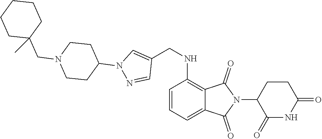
C1=CC(NCC2=CN(C3CCN(CC4(C)CCCCC4)CC3)N=C2)=C2C(=O)N(C3C(=O)NC(=O)CC3)C(=O)C2=C1
